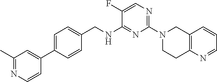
C1(F)=CN=C(N2CCC3=C(C2)C=CC=N3)N=C1NCC1=CC=C(C2=CC(C)=NC=C2)C=C1
